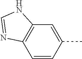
C12=C(C=CC(C)=C1)N=CN2
